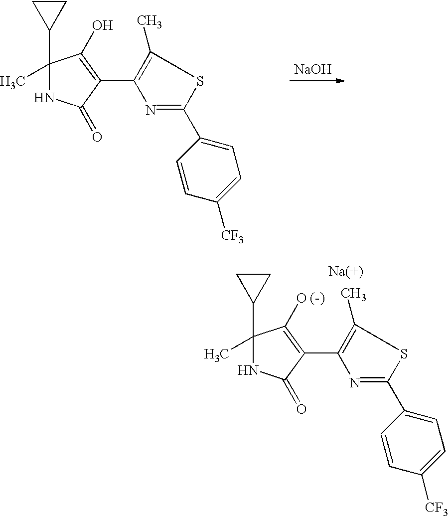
C1(C2CC2)(C)NC(=O)C(C2=C(C)SC(C3=CC=C([CF3])C=C3)=N2)=C1O.[NaOH].C1(C2CC2)(C)NC(=O)C(C2=C(C)SC(C3=CC=C([CF3])C=C3)=N2)=C1O.[Na(+)]
